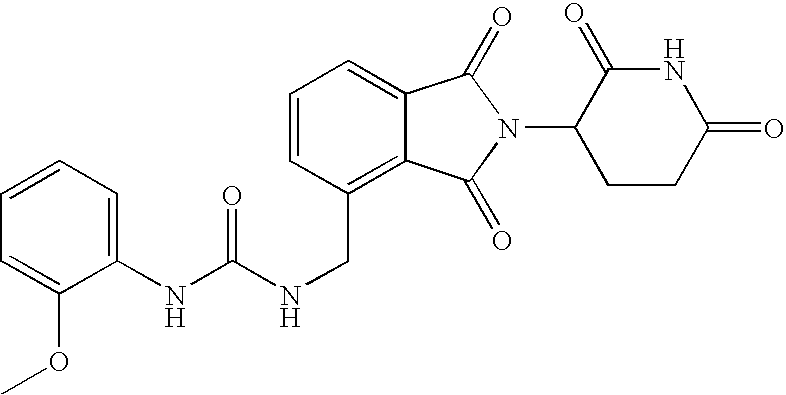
N(CC1=C2C(=CC=C1)C(=O)N(C1CCC(=O)NC1=O)C2=O)C(NC1=CC=CC=C1OC)=O
